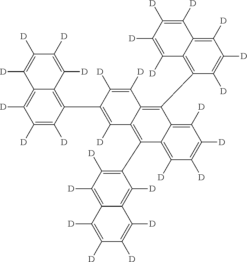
C12=C([D])C([D])=C([D])C(C3=C([D])C4=C(C5=C([D])C([D])=C6C(=C5[D])C([D])=C([D])C([D])=C6[D])C5=C([D])C([D])=C([D])C([D])=C5C(C5=C6C(=C([D])C([D])=C5[D])C([D])=C([D])C([D])=C6[D])=C4C([D])=C3[D])=C1C([D])=C([D])C([D])=C2[D]
